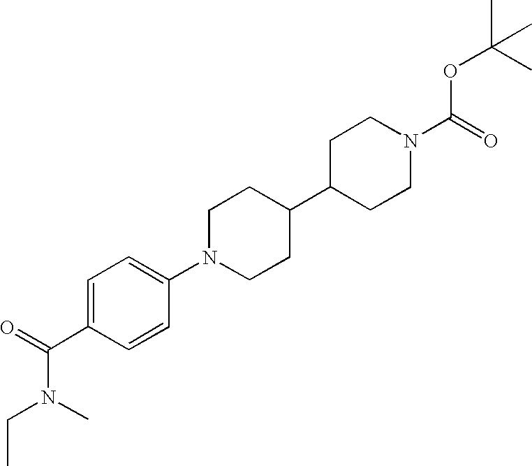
C1=C(C(=O)N(CC)C)C=CC(N2CCC(C3CCN(C(=O)OC(C)(C)C)CC3)CC2)=C1
